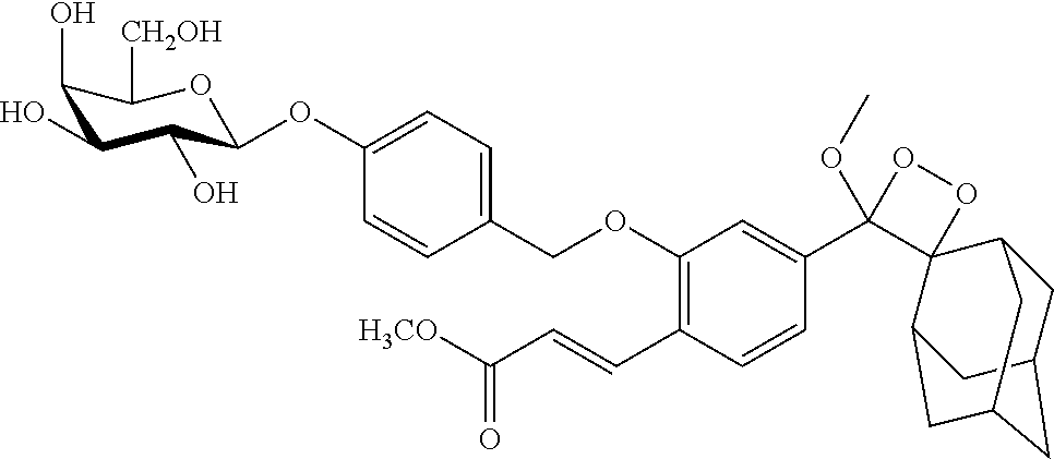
C1(OC2C(O)C(O)C(O)C([CH2OH])O2)=CC=C(COC2=C(C=CC([H3CO])=O)C=CC(C3(OC)OOC34C3CC5CC(CC4C5)C3)=C2)C=C1
